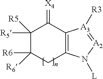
C1([R5])([R5])C([R6])([R6])CC2=C(C1=[X4])[A3]([R3])=[A2]N2[L]
